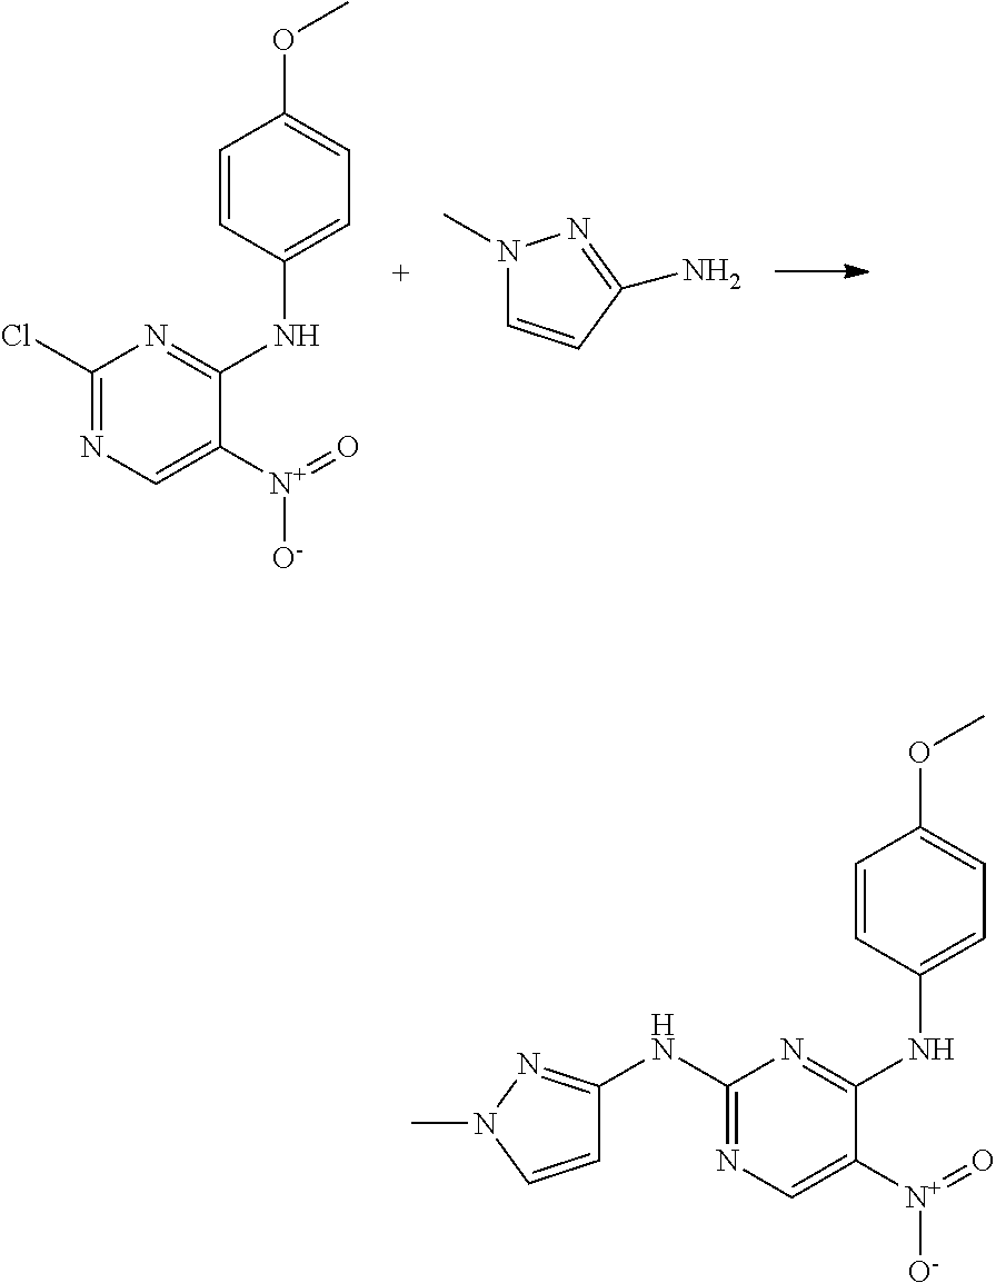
C1(Cl)=NC=C([N+]([O-])=O)C(NC2=CC=C(OC)C=C2)=N1.N1(C)C=CC(N)=N1.C1(NC2=NN(C)C=C2)=NC=C([N+]([O-])=O)C(NC2=CC=C(OC)C=C2)=N1
